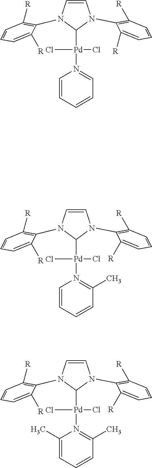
C1=CN(C2=C([R])C=CC=C2[R])C([Pd](N2=CC=CC=C2)(Cl)Cl)N1C1=C([R])C=CC=C1[R].C1=CN(C2=C([R])C=CC=C2[R])C([Pd](N2=C(C)C=CC=C2)(Cl)Cl)N1C1=C([R])C=CC=C1[R].C1=CN(C2=C([R])C=CC=C2[R])C([Pd](N2=C(C)C=CC=C2C)(Cl)Cl)N1C1=C([R])C=CC=C1[R]
